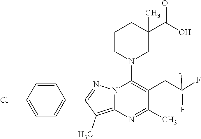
C1=CC(Cl)=CC=C1C1=NN2C(=C1C)N=C(C)C(CC(F)(F)F)=C2N1CC(C(O)=O)(C)CCC1
